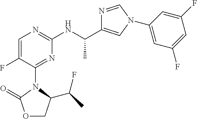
O1CC(C(F)C)N(C2=NC(NC(C)C3=CN(C4=CC(F)=CC(F)=C4)C=N3)=NC=C2F)C1=O
